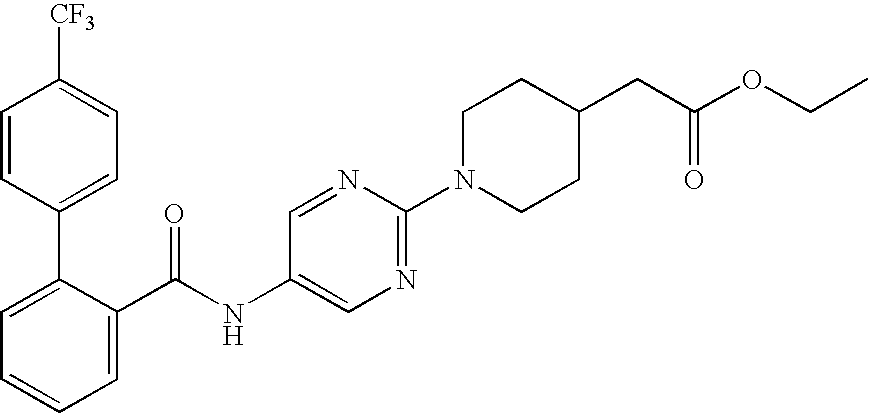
C1=CC(C2=CC=CC=C2C(NC2=CN=C(N3CCC(CC(OCC)=O)CC3)N=C2)=O)=CC=C1[CF3]
